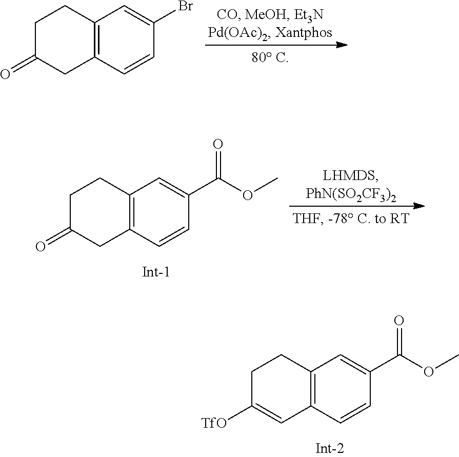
C12=C(C=CC(Br)=C1)CC(=O)CC2.C12=C(C=CC(C(OC)=O)=C1)CC(=O)CC2.C12=C(C=CC(C(OC)=O)=C1)C=C([TfO])CC2
